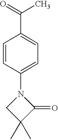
C1=CC(N2CC(C)(C)C2=O)=CC=C1C(=O)C
